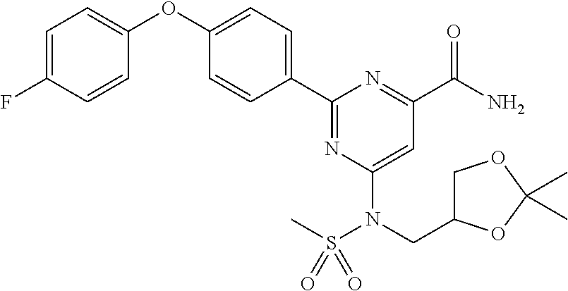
C1=C(F)C=CC(OC2=CC=C(C3=NC(N(CC4COC(C)(C)O4)S(C)(=O)=O)=CC(C(=O)N)=N3)C=C2)=C1
